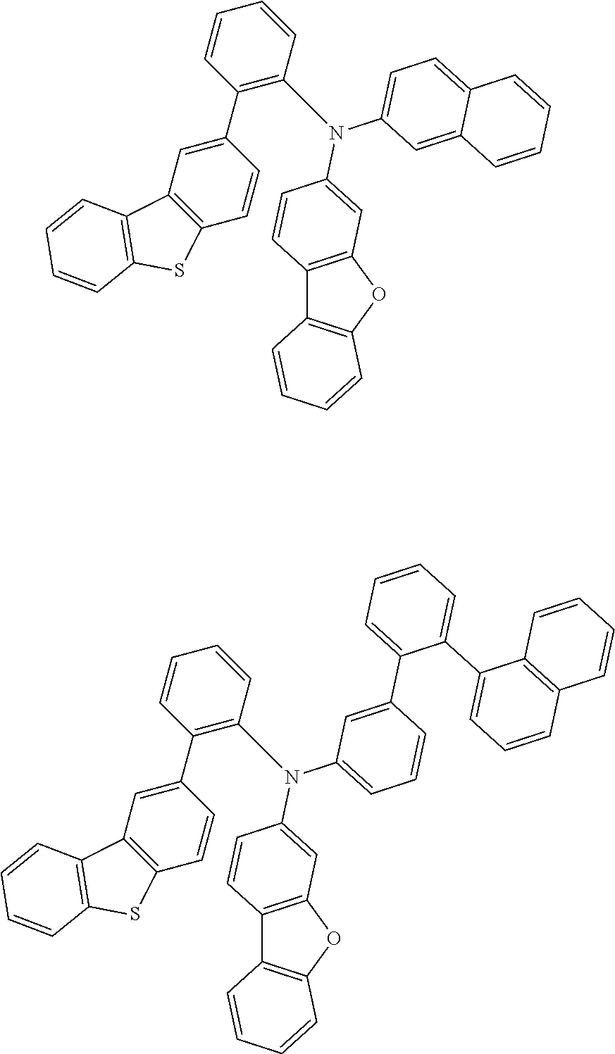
C1=CC(C2=CC3=C(C=C2)SC2=C3C=CC=C2)=C(N(C2=CC3=C(C=C2)C2=C(O3)C=CC=C2)C2=CC=C3C=CC=CC3=C2)C=C1.C1=CC(C2=CC3=C(C=C2)SC2=C3C=CC=C2)=C(N(C2=CC=CC(C3=CC=CC=C3C3=CC=CC4=C3C=CC=C4)=C2)C2=CC3=C(C=C2)C2=C(O3)C=CC=C2)C=C1
